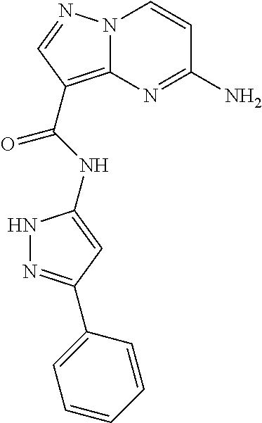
NC1=NC2=C(C(=O)NC3=CC(C4=CC=CC=C4)=NN3)C=NN2C=C1
